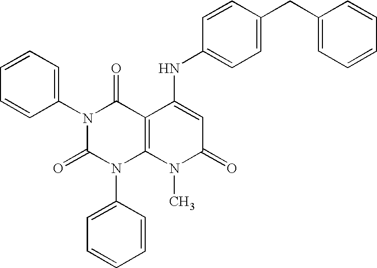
N1(C2=CC=CC=C2)C(=O)N(C2=CC=CC=C2)C2=C(C1=O)C(NC1=CC=C(CC3=CC=CC=C3)C=C1)=CC(=O)N2C
